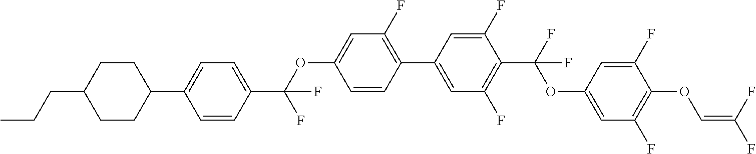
C1CC(C2=CC=C(C(OC3=CC(F)=C(C4=CC(F)=C(C(F)(OC5=CC(F)=C(OC=C(F)F)C(F)=C5)F)C(F)=C4)C=C3)(F)F)C=C2)CCC1CCC
